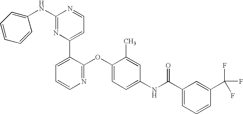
C1(NC2=CC=CC=C2)=NC(C2=CC=CN=C2OC2=CC=C(NC(C3=CC=CC(C(F)(F)F)=C3)=O)C=C2C)=CC=N1
